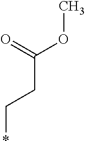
O=C(OC)CC*
